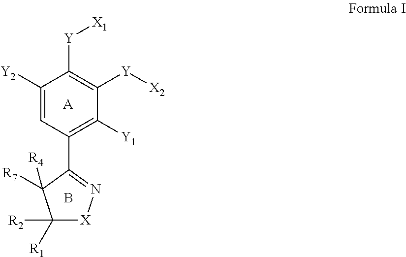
C1([Y2])=CC(C2=N[X]C([R2])([R1])C2([R7])[R4])=C([Y1])C([Y][X2])=C1[Y][X1].B.[A]
